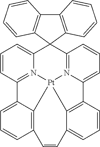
C1=CC2=N3C(=C1)C1(C4=N5C(=CC=C4)C4=C6[Pt]35C3=C(C=CC=C23)C=CC6=CC=C4)C2=C(C3=C1C=CC=C3)C=CC=C2
